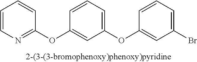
C1=CN=C(OC2=CC(OC3=CC(Br)=CC=C3)=CC=C2)C=C1
